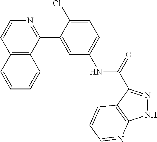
C12=C(C(C3=CC(NC(=O)C4=NNC5=C4C=CC=N5)=CC=C3Cl)=NC=C1)C=CC=C2
